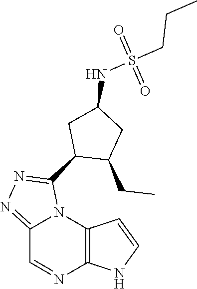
C12=C(N3C(=NN=C3C3C(CC)CC(NS(CCC)(=O)=O)C3)C=N1)C=CN2
